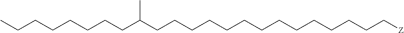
C(CCCCC(CCCCCCCCCCCCCC[Z])C)CCC
